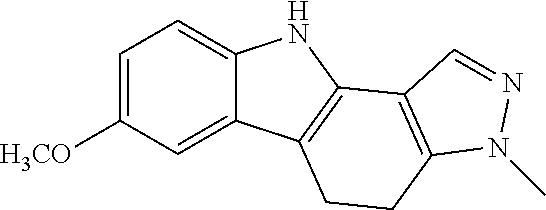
C1=C([H3CO])C=C2C(=C1)NC1=C2CCC2=C1C=NN2C
